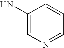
C1(N)=CN=CC=C1
